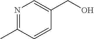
N1=C(C)C=CC(CO)=C1
